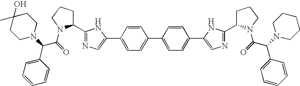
C1N(C(C(=O)N2C(C3=NC=C(C4=CC=C(C5=CC=C(C6=CN=C(C7CCCN7C(C(C7=CC=CC=C7)N7CCCCC7)=O)N6)C=C5)C=C4)N3)CCC2)C2=CC=CC=C2)CCC(C)(O)C1
